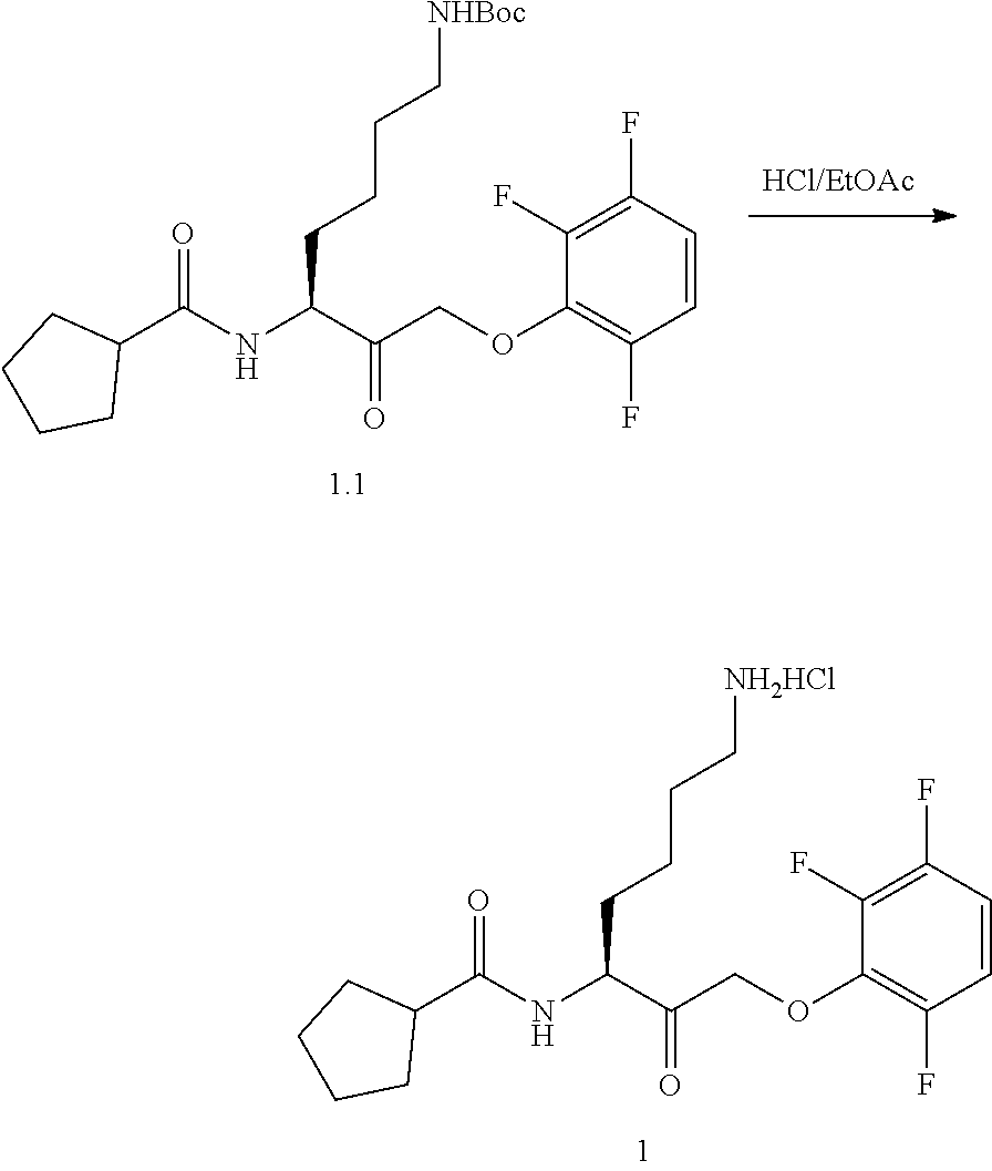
C(C(C(COC1=C(F)C=CC(F)=C1F)=O)NC(C1CCCC1)=O)CCC[NH2HCl].C(C(C(COC1=C(F)C=CC(F)=C1F)=O)NC(C1CCCC1)=O)CCC[NHBoc]
